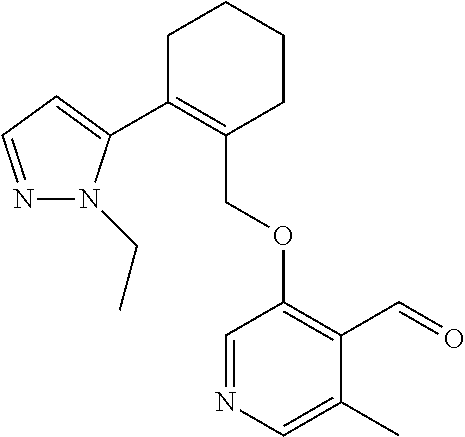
C1C(C2=CC=NN2CC)=C(COC2=C(C=O)C(C)=CN=C2)CCC1
